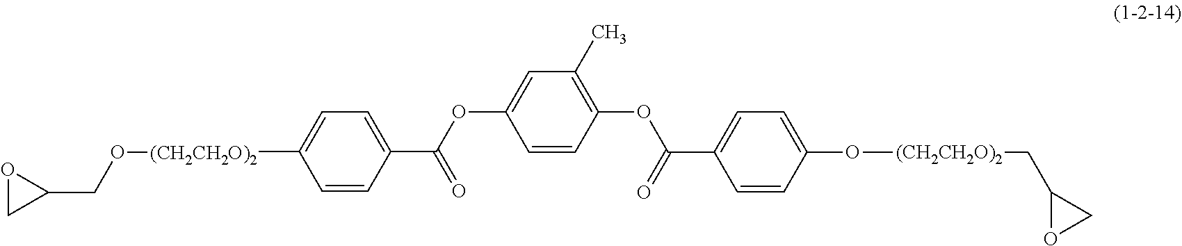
[(CH2CH2O)2](C1=CC=C(C(=O)OC2=CC(C)=C(OC(=O)C3=CC=C(O[(CH2CH2O)2]CC4OC4)C=C3)C=C2)C=C1)OCC1OC1
